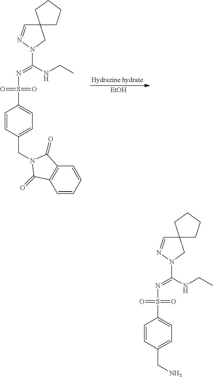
C1=CC(CN2C(=O)C3=C(C=CC=C3)C2=O)=CC=C1S(=O)(=O)N=C(N1N=CC2(CCCC2)C1)NCC.[EtOH].C1=CC(CN)=CC=C1S(=O)(=O)N=C(N1N=CC2(CCCC2)C1)NCC
